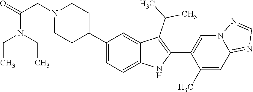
C1(C2CCN(CC(=O)N(CC)CC)CC2)=CC=C2C(=C1)C(C(C)C)=C(C1=CN3C(=NC=N3)C=C1C)N2
